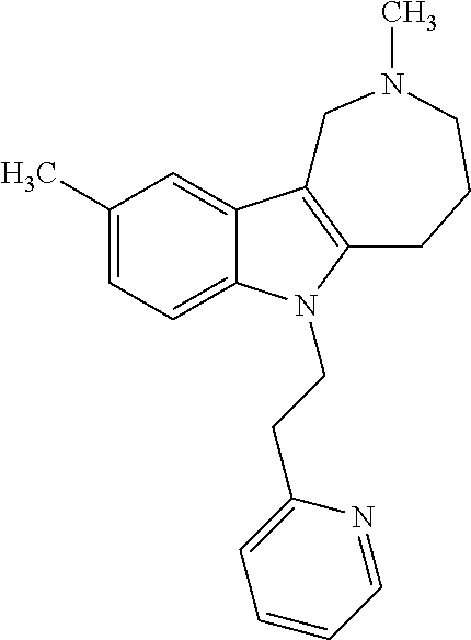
C1(C)=CC=C2C(=C1)C1=C(N2CCC2=CC=CC=N2)CCCN(C)C1
